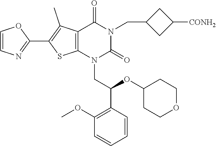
C1=CN=C(C2=C(C)C3=C(S2)N(CC(C2=C(OC)C=CC=C2)OC2CCOCC2)C(=O)N(CC2CC([CONH2])C2)C3=O)O1
